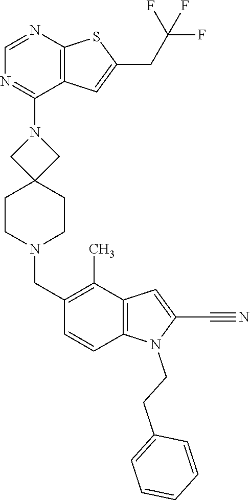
N1(C2=NC=NC3=C2C=C(CC(F)(F)F)S3)CC2(CCN(CC3=C(C)C4=C(C=C3)N(CCC3=CC=CC=C3)C(C#N)=C4)CC2)C1
